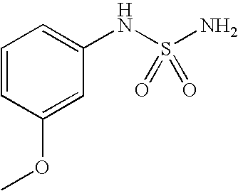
C1=CC(OC)=CC(NS(N)(=O)=O)=C1
